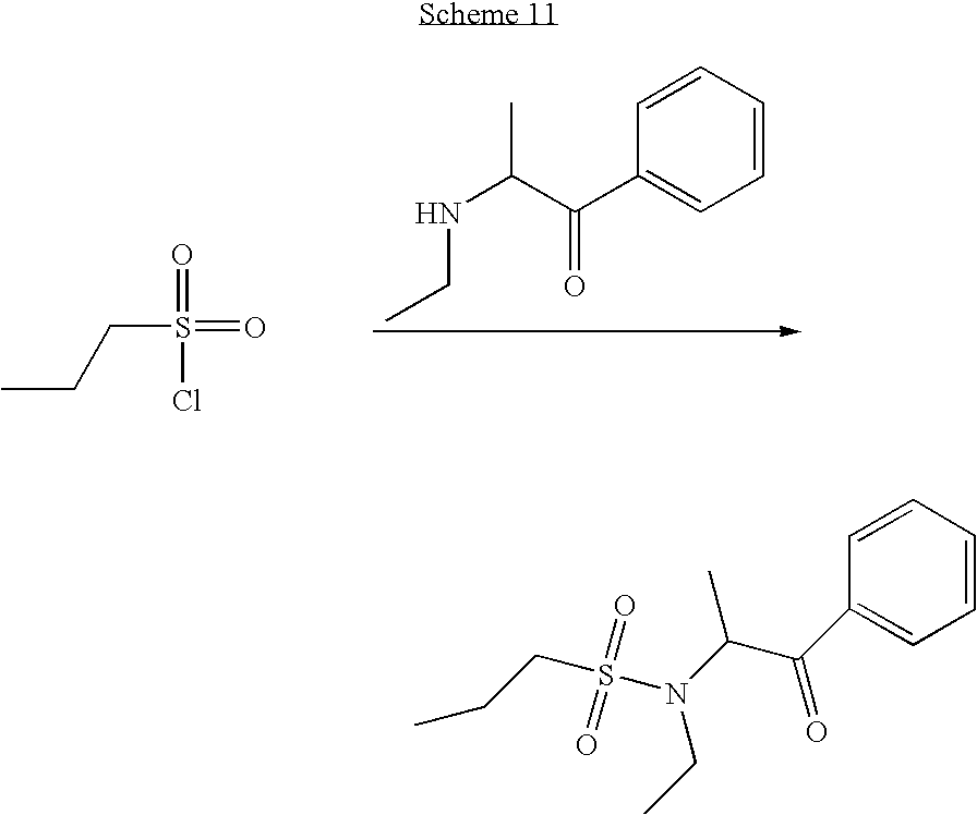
N(CC)C(C(=O)C1=CC=CC=C1)C.CCCS(=O)(Cl)=O.N(CC)(C(C(=O)C1=CC=CC=C1)C)S(CCC)(=O)=O
